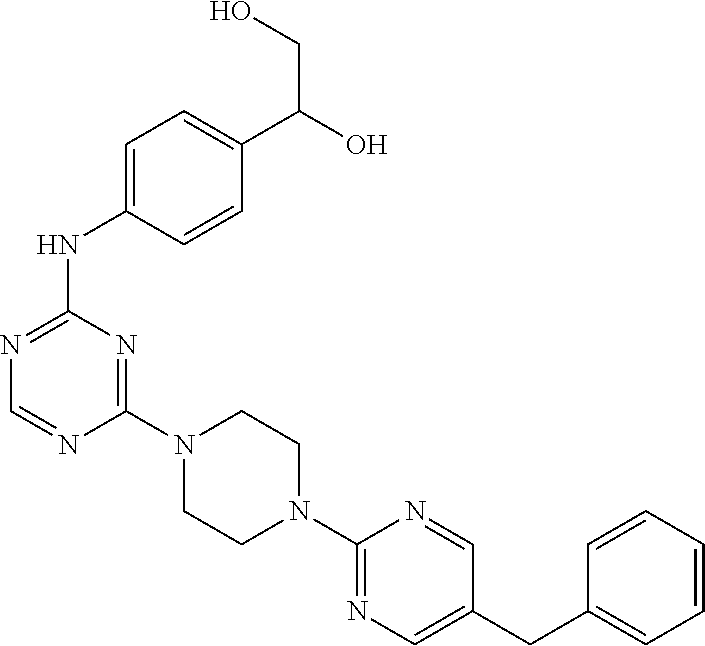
C1(N2CCN(C3=NC=C(CC4=CC=CC=C4)C=N3)CC2)=NC(NC2=CC=C(C(O)CO)C=C2)=NC=N1
